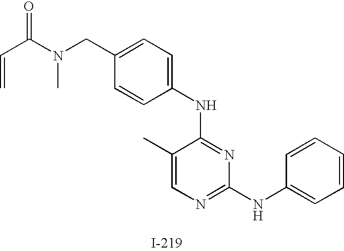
C1(CN(C(C=C)=O)C)=CC=C(NC2=NC(NC3=CC=CC=C3)=NC=C2C)C=C1
